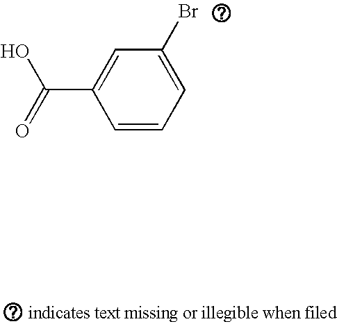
C1=CC=C(Br)C=C1C(=O)O
